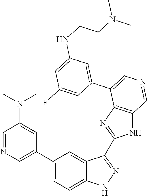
C1(C2=CN=CC(N(C)C)=C2)=CC=C2C(=C1)C(C1=NC3=C(N1)C=NC=C3C1=CC(NCCN(C)C)=CC(F)=C1)=NN2
